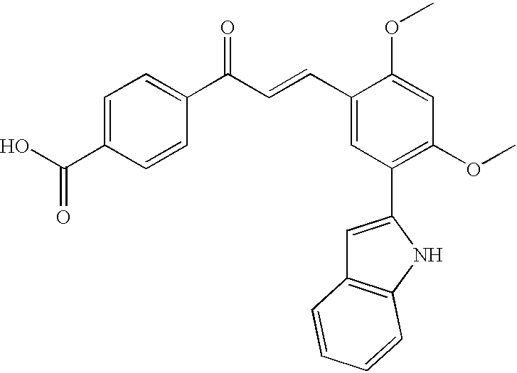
C1=C(C(O)=O)C=CC(C(C=CC2=CC(C3=CC4=C(N3)C=CC=C4)=C(OC)C=C2OC)=O)=C1
